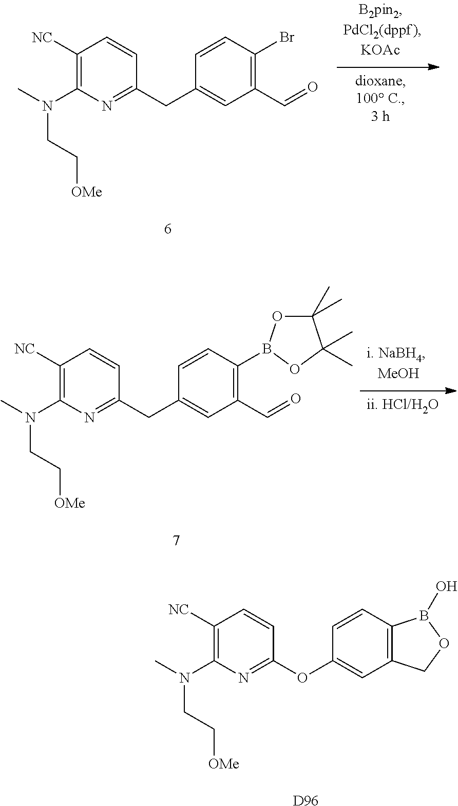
[NC]C1=C(N(C)CC[OMe])N=C(CC2=CC(C=O)=C(Br)C=C2)C=C1.[NC]C1=C(N(C)CC[OMe])N=C(CC2=CC(C=O)=C(B3OC(C)(C)C(C)(C)O3)C=C2)C=C1.[NC]C1=C(N(C)CC[OMe])N=C(OC2=CC3=C(C=C2)B(O)OC3)C=C1.[D96]
